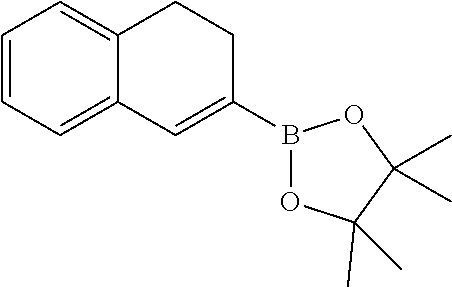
B1(C2=CC3=CC=CC=C3CC2)OC(C)(C)C(C)(C)O1
